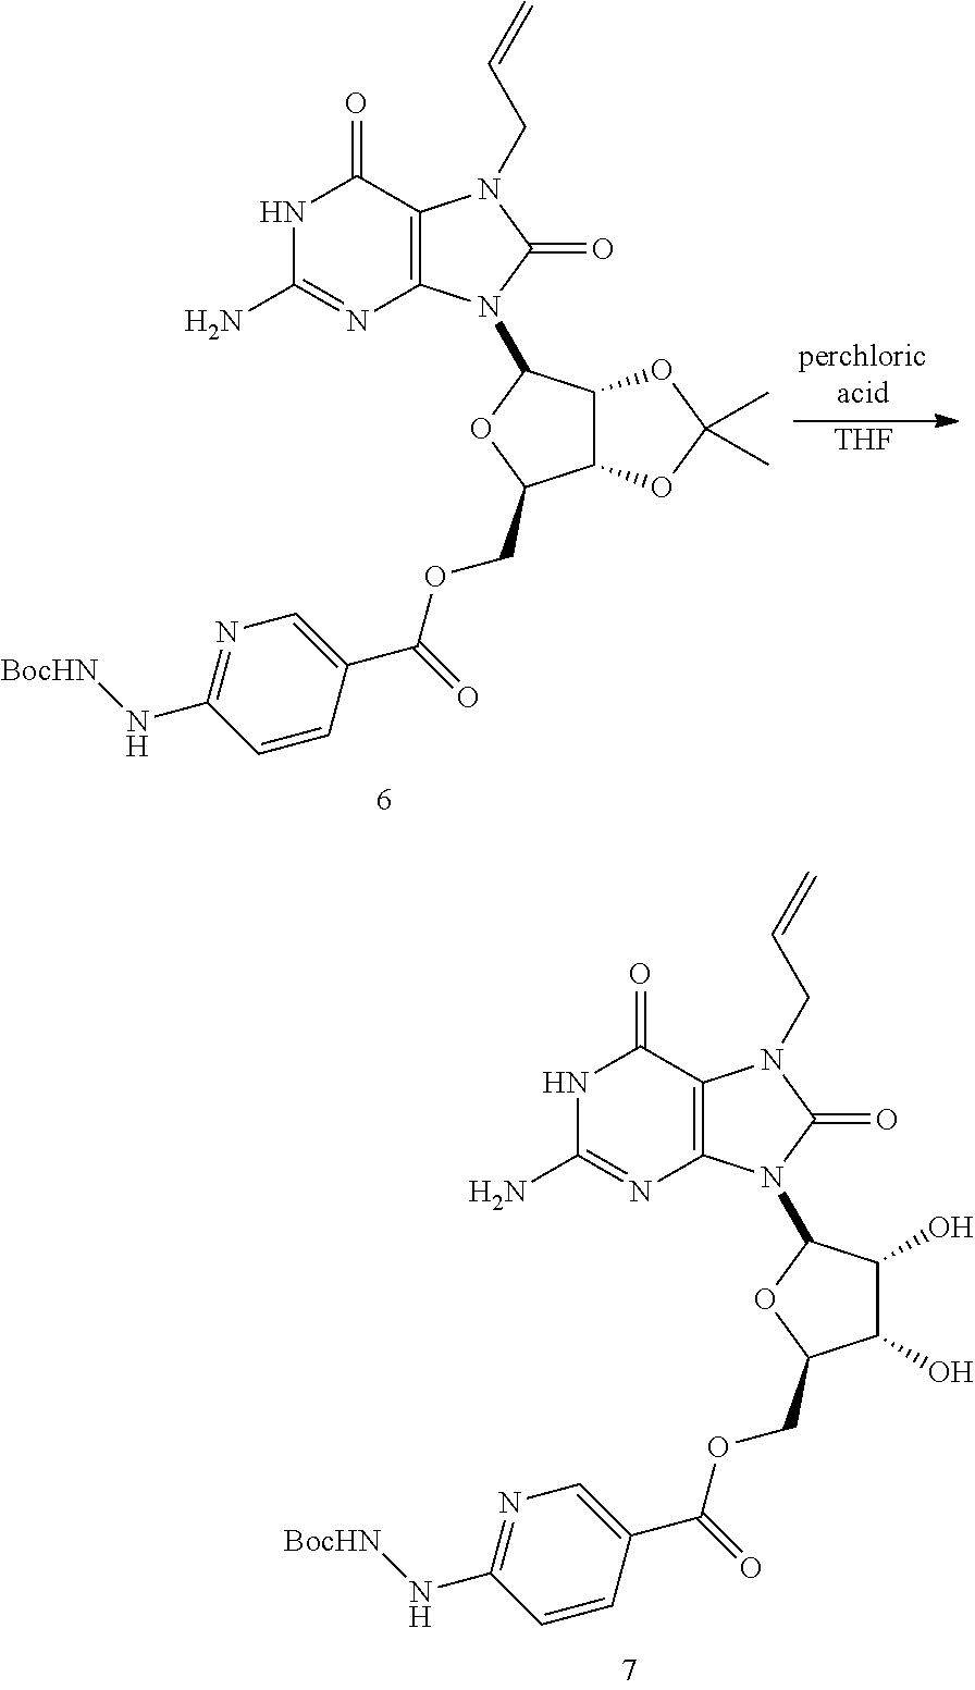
C12C(C(N3C4=C(C(=O)NC(N)=N4)N(CC=C)C3=O)OC1COC(C1=CN=C(N[BocHN])C=C1)=O)OC(C)(C)O2.[THF].C1(O)C(O)C(N2C3=C(C(=O)NC(N)=N3)N(CC=C)C2=O)OC1COC(C1=CN=C(N[BocHN])C=C1)=O
